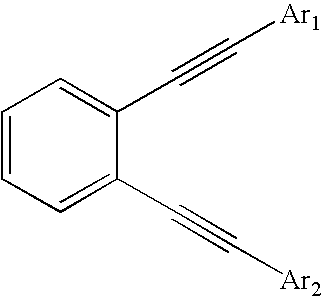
C(C1=CC=CC=C1C#C[Ar2])#C[Ar1]
